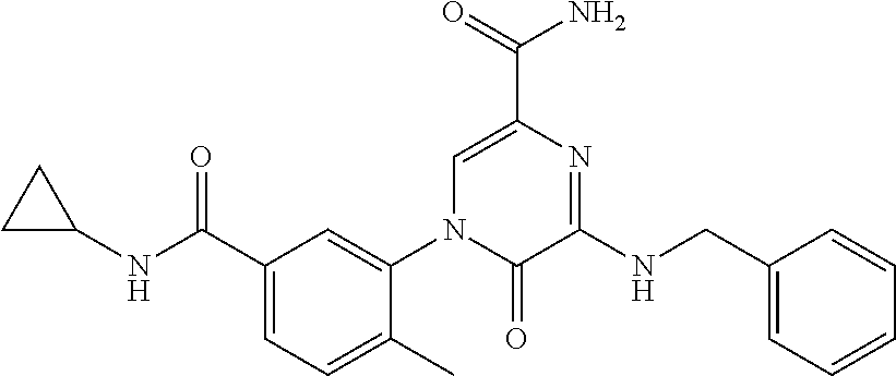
C1CC1NC(C1=CC=C(C)C(N2C=C(C(N)=O)N=C(NCC3=CC=CC=C3)C2=O)=C1)=O
